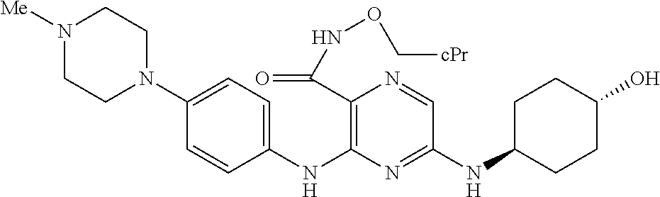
C1(NC2=C(C(NOC[cPr])=O)N=CC(NC3CCC(O)CC3)=N2)=CC=C(N2CCN([Me])CC2)C=C1
